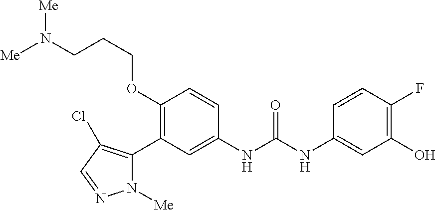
C1(OCCCN([Me])[Me])=C(C2=C(Cl)C=NN2[Me])C=C(NC(NC2=CC(O)=C(F)C=C2)=O)C=C1
